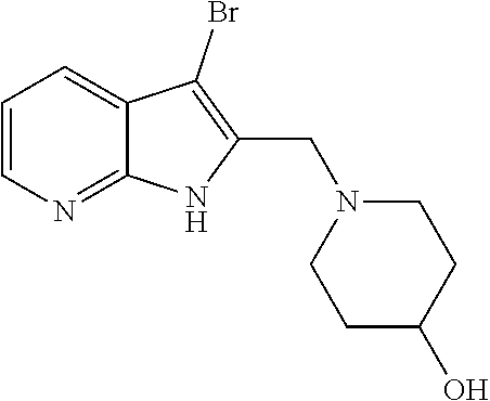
C1=CN=C2C(=C1)C(Br)=C(CN1CCC(O)CC1)N2
